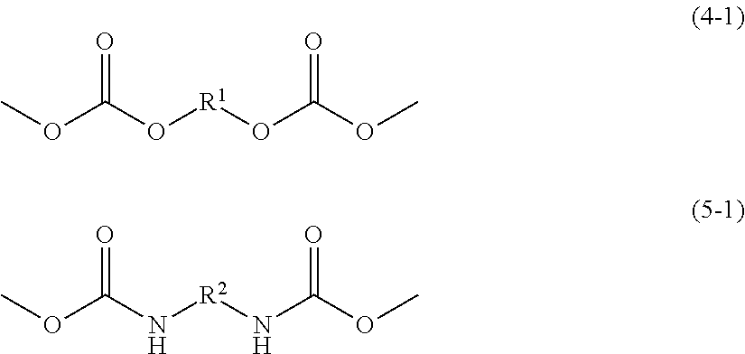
COC(O[R1]OC(OC)=O)=O.COC(N[R2]NC(OC)=O)=O
